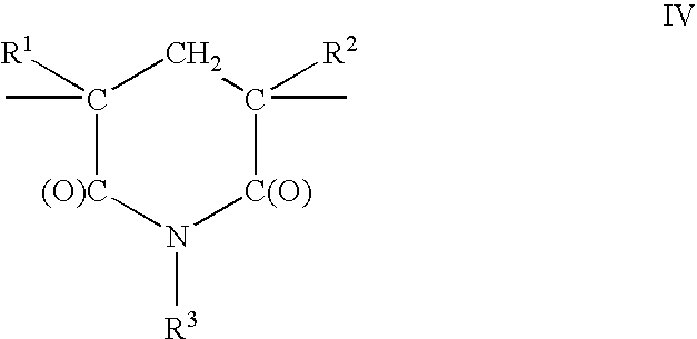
C1([R1])(C)[(O)C]N([R3])[C(O)]C([R2])(C)C1
